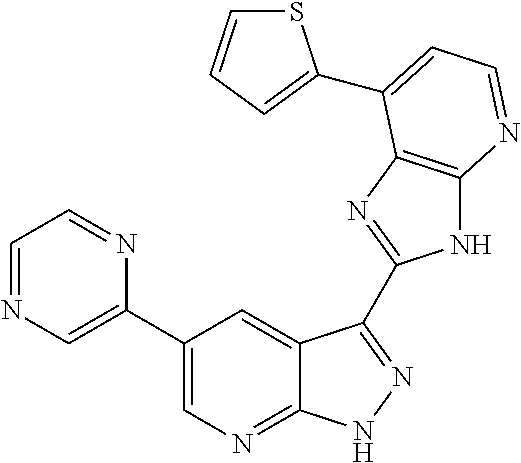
C1(C2=CN=CC=N2)=CN=C2C(=C1)C(C1=NC3=C(N1)N=CC=C3C1=CC=CS1)=NN2
